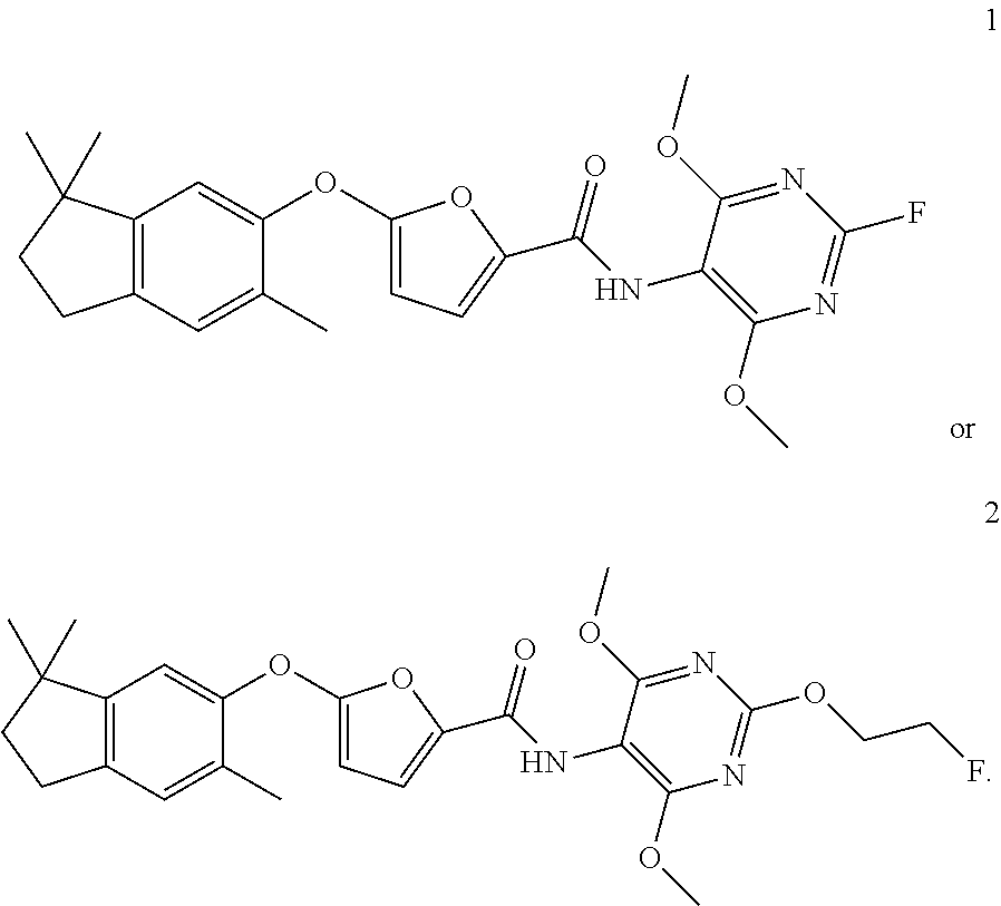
C12=C(C=C(C)C(OC3=CC=C(C(NC4=C(OC)N=C(F)N=C4OC)=O)O3)=C1)CCC2(C)C.C12=C(C=C(C)C(OC3=CC=C(C(NC4=C(OC)N=C(OCCF)N=C4OC)=O)O3)=C1)CCC2(C)C
